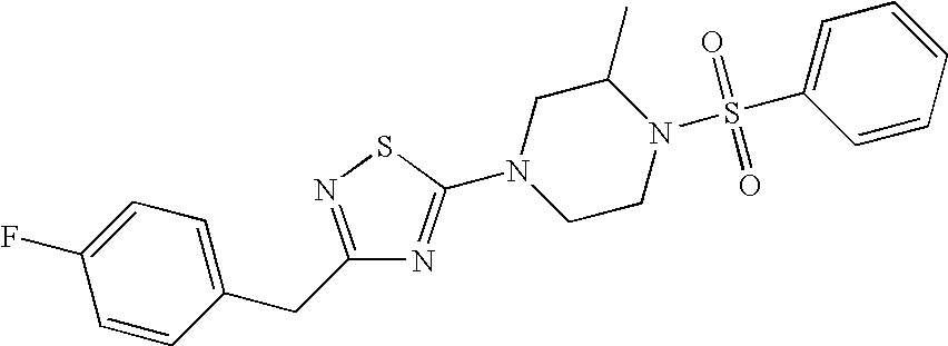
C1=CC(CC2=NSC(N3CCN(S(C4=CC=CC=C4)(=O)=O)C(C)C3)=N2)=CC=C1F
